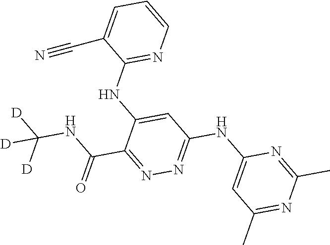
C1=CN=C(NC2=CC(NC3=CC(C)=NC(C)=N3)=NN=C2C(NC([D])([D])[D])=O)C(C#N)=C1
